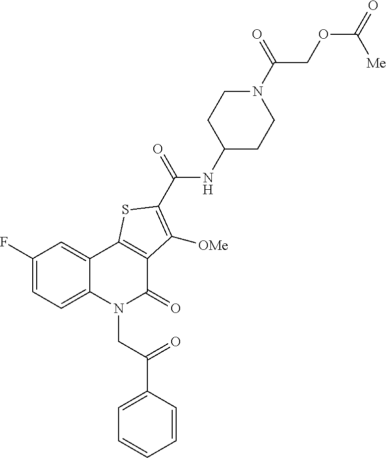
C1(F)=CC=C2C(=C1)C1=C(C(=O)N2CC(=O)C2=CC=CC=C2)C([OMe])=C(C(NC2CCN(C(COC([Me])=O)=O)CC2)=O)S1
